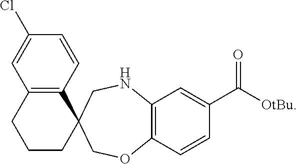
C1(Cl)=CC2=C(C=C1)C1(CCC2)COC2=C(NC1)C=C(C([OtBu])=O)C=C2
